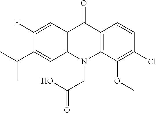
C12=C(N(CC(=O)O)C3=C(C1=O)C=CC(Cl)=C3OC)C=C(C(C)C)C(F)=C2
